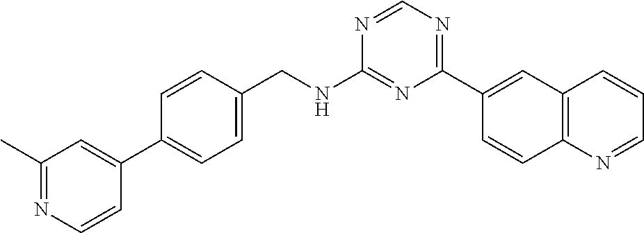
N1=CN=C(C2=CC3=C(C=C2)N=CC=C3)N=C1NCC1=CC=C(C2=CC(C)=NC=C2)C=C1
